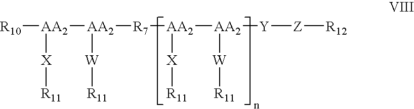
[AA2]([R10])([AA2]([W][R11])[R7][AA2]([AA2]([W][R11])[Y][Z][R12])[X][R11])[X][R11]
